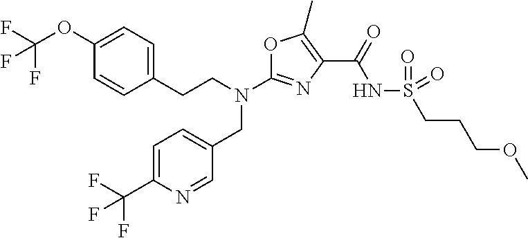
N(C1=NC(C(=O)NS(=O)(=O)CCCOC)=C(C)O1)(CC1=CC=C(C(F)(F)F)N=C1)CCC1=CC=C(OC(F)(F)F)C=C1
